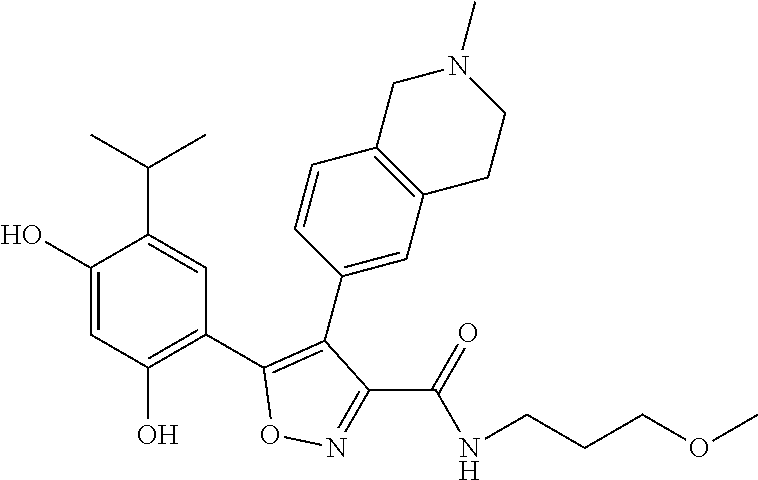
C1(O)=CC(O)=C(C2=C(C3=CC4=C(C=C3)CN(C)CC4)C(C(NCCCOC)=O)=NO2)C=C1C(C)C
